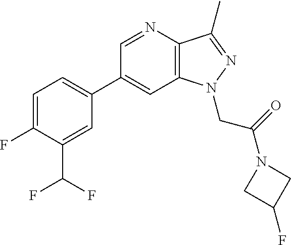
C1(C2=CC=C(F)C(C(F)F)=C2)=CC2=C(C(C)=NN2CC(=O)N2CC(F)C2)N=C1
